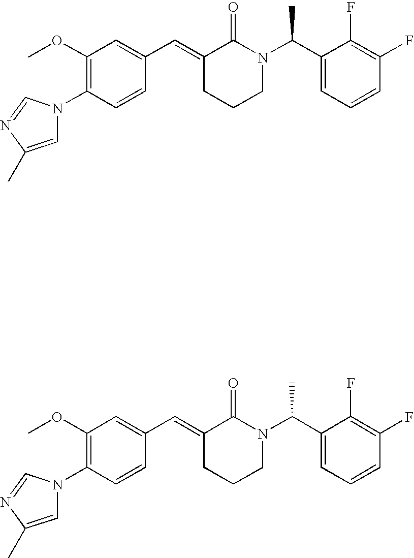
C1=CC(N2C=C(C)N=C2)=C(OC)C=C1C=C1CCCN(C(C2=CC=CC(F)=C2F)C)C1=O.C1=CC(N2C=C(C)N=C2)=C(OC)C=C1C=C1CCCN(C(C2=CC=CC(F)=C2F)C)C1=O
